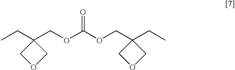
C1(CC)(COC(OCC2(CC)COC2)=O)COC1
